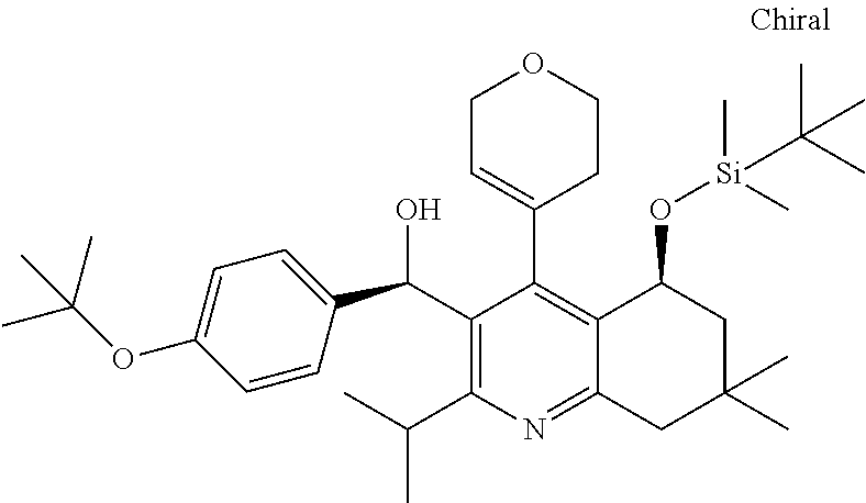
C1(C(O)C2=CC=C(OC(C)(C)C)C=C2)=C(C(C)C)N=C2C(=C1C1=CCOCC1)C(O[Si](C)(C)C(C)(C)C)CC(C)(C)C2
